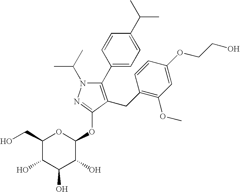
C1(C2=CC=C(C(C)C)C=C2)=C(CC2=C(OC)C=C(OCCO)C=C2)C(OC2OC(CO)C(O)C(O)C2O)=NN1C(C)C
